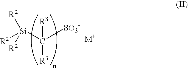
[Si](C([SO3-])([R3])[R3])([R2])([R2])[R2]
